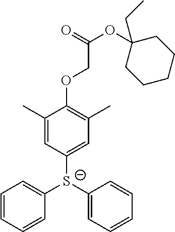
C1=CC=CC([S-](C2=CC(C)=C(OCC(=O)OC3(CC)CCCCC3)C(C)=C2)C2=CC=CC=C2)=C1
